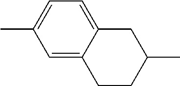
CC1=CC=C2C(=C1)CCC(C)C2
